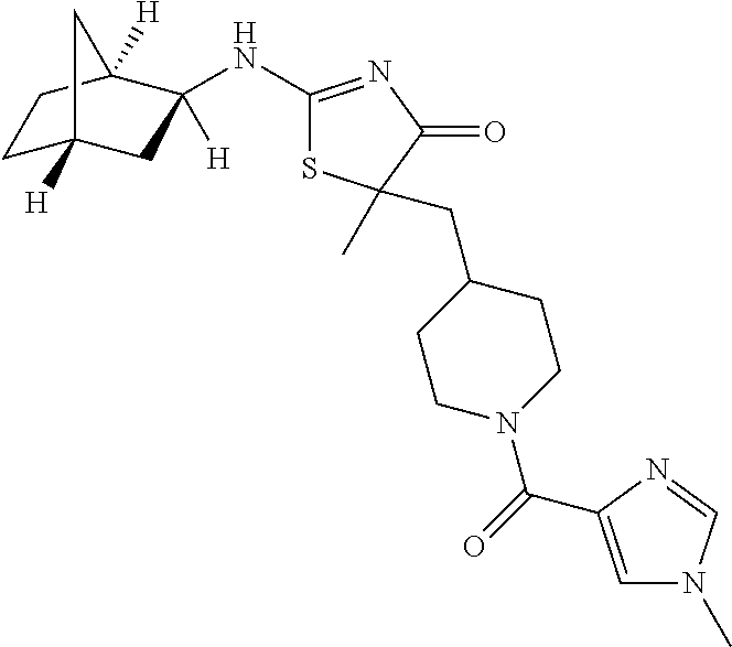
C1(NC2([H])CC3([H])CCC2([H])C3)=NC(=O)C(C)(CC2CCN(C(=O)C3=CN(C)C=N3)CC2)S1
